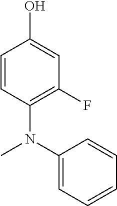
C1=CC(N(C2=CC=CC=C2)C)=C(F)C=C1O
